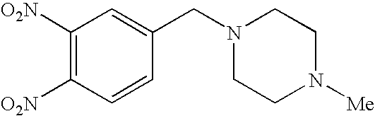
C1([O2N])=C([O2N])C=CC(CN2CCN([Me])CC2)=C1
